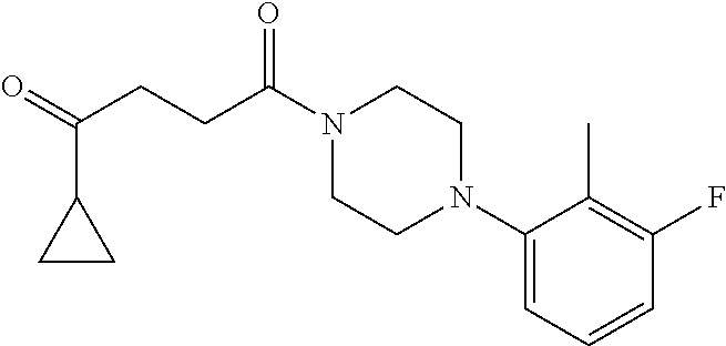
C1(N2CCN(C(CCC(=O)C3CC3)=O)CC2)=CC=CC(F)=C1C
